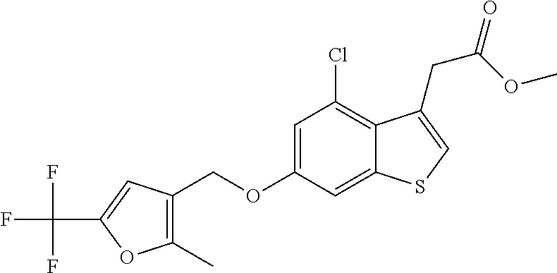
C(OC1=CC(Cl)=C2C(=C1)SC=C2CC(=O)OC)C1=C(C)OC(C(F)(F)F)=C1
